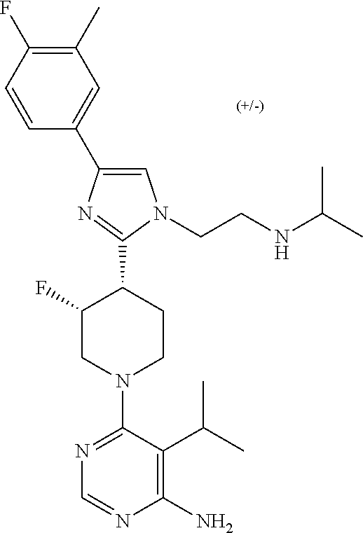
C1(C)=C(F)C=CC(C2=CN(CCNC(C)C)C(C3C(F)CN(C4=NC=NC(N)=C4C(C)C)CC3)=N2)=C1
